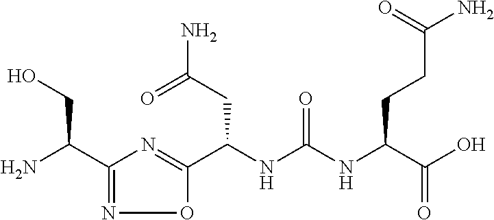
C(NC(NC(C(O)=O)CCC(N)=O)=O)(C1=NC(C(N)CO)=NO1)CC(N)=O
